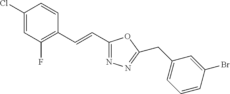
C1(Cl)=CC(F)=C(C=CC2=NN=C(CC3=CC=CC(Br)=C3)O2)C=C1
